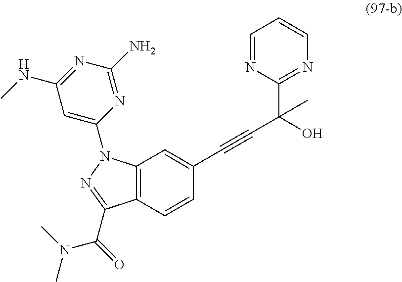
C12=C(C=CC(C#CC(C3=NC=CC=N3)(O)C)=C1)C(C(=O)N(C)C)=NN2C1=CC(NC)=NC(N)=N1
